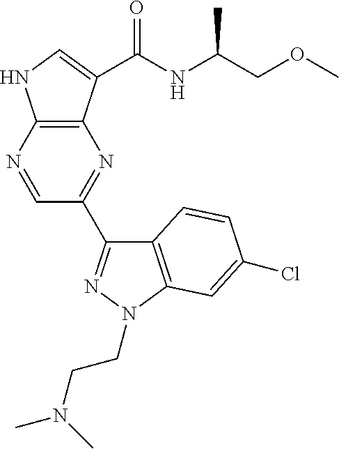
N1=CC(C2=NN(CCN(C)C)C3=C2C=CC(Cl)=C3)=NC2=C1NC=C2C(NC(COC)C)=O
